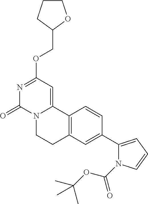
N1=C(OCC2OCCC2)C=C2N(C1=O)CCC1=C2C=CC(C2=CC=CN2C(=O)OC(C)(C)C)=C1
